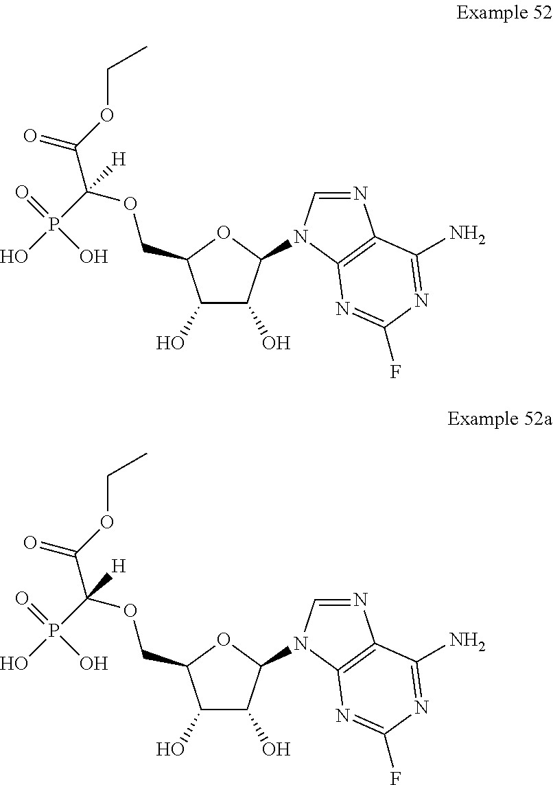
FC1=NC2=C(N=CN2C2C(O)C(O)C(COC(C(=O)OCC)([H])P(O)(=O)O)O2)C(N)=N1.FC1=NC2=C(N=CN2C2C(O)C(O)C(COC(C(=O)OCC)([H])P(O)(=O)O)O2)C(N)=N1
